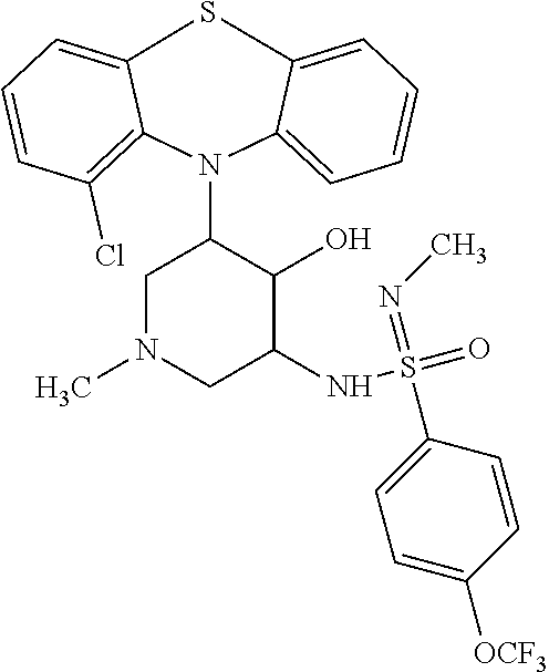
S1C2=CC=CC(Cl)=C2N(C2CN(C)CC(NS(=O)(=NC)C3=CC=C([OCF3])C=C3)C2O)C2=CC=CC=C12
